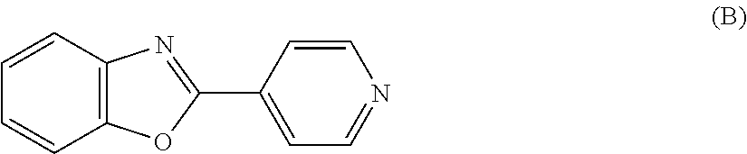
C1=CC2=C(C=C1)N=C(C1=CC=NC=C1)O2
